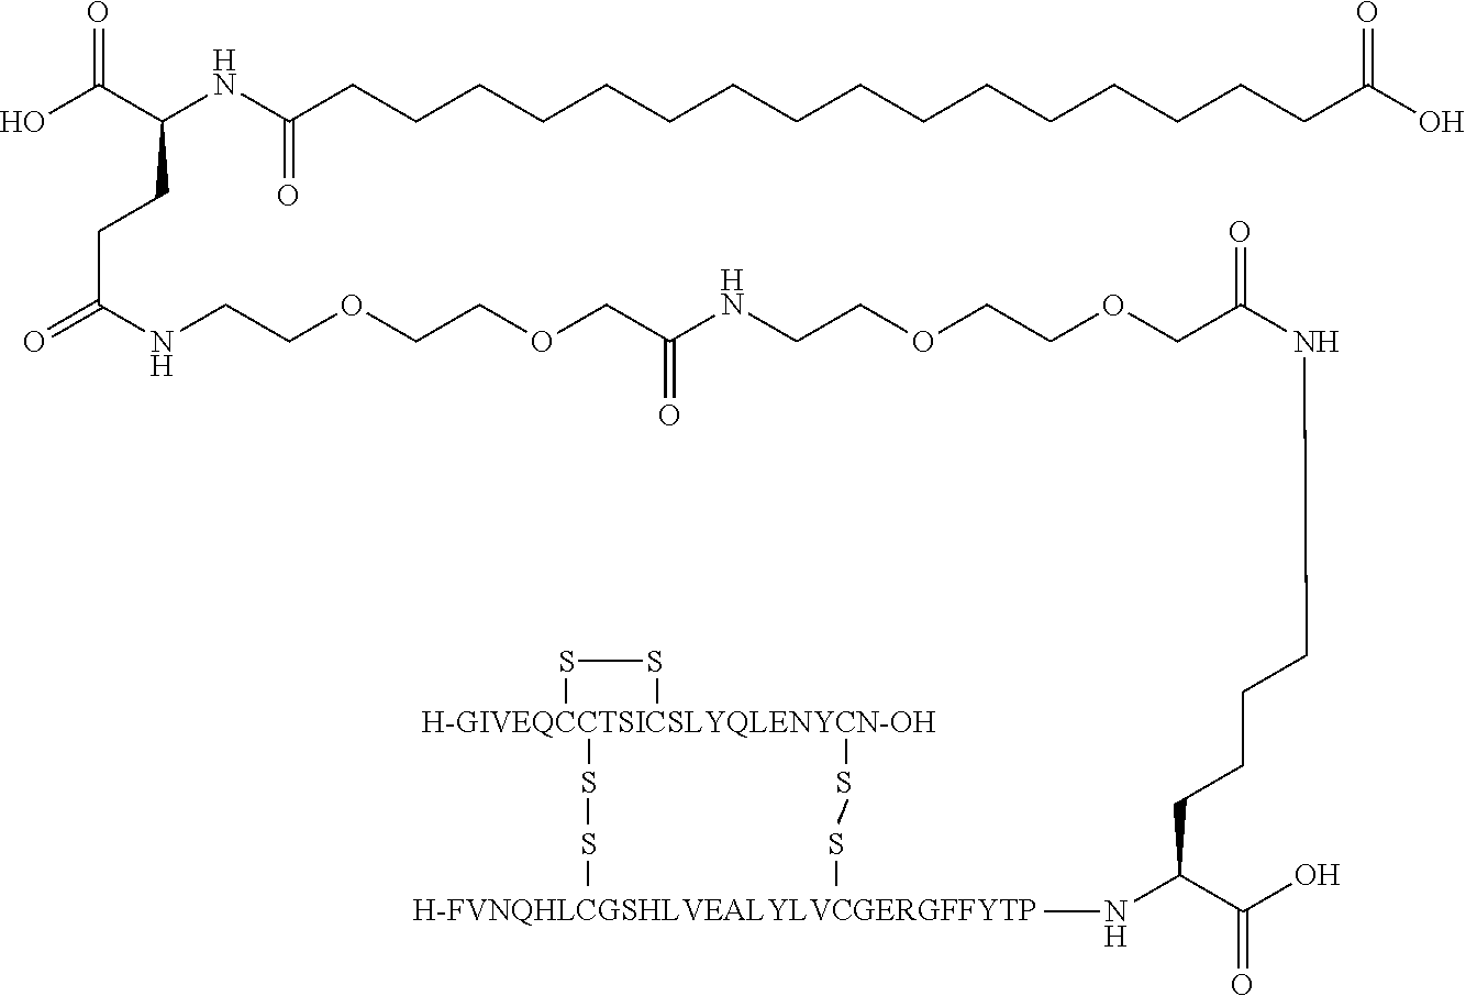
S.S.S.S.S.S.OC(C(NC(CCCCCCCCCCCCCCCCC(O)=O)=O)CCC(=O)NCCOCCOCC(NCCOCCOCC(NCCCCC(NC)C(O)=O)=O)=O)=O
